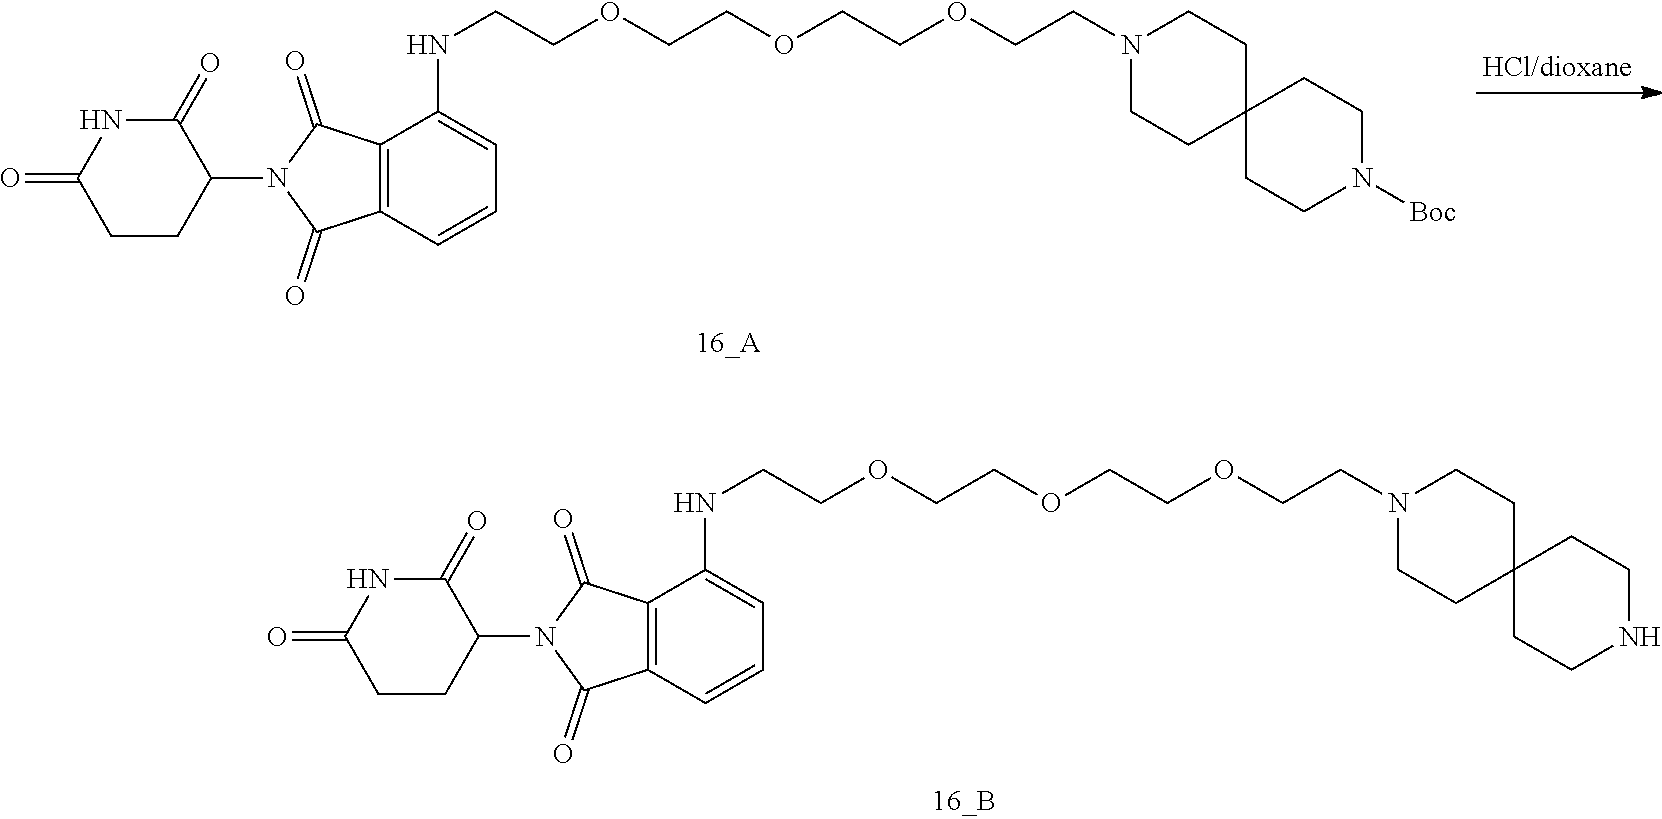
N(CCOCCOCCOCCN1CCC2(CC1)CCN([Boc])CC2)C1=CC=CC2=C1C(=O)N(C1C(=O)NC(=O)CC1)C2=O.N(CCOCCOCCOCCN1CCC2(CC1)CCNCC2)C1=CC=CC2=C1C(=O)N(C1C(=O)NC(=O)CC1)C2=O
